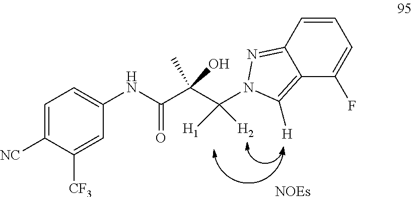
C1=C([NC])C([CF3])=CC(NC(C(C(N2C([H])=C3C(=N2)C=CC=C3F)([H2])[H1])(C)O)=O)=C1.[NOEs]
